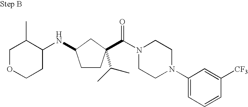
C1OCCC(NC2CCC(C(=O)N3CCN(C4=CC=CC([CF3])=C4)CC3)(C(C)C)C2)C1C
